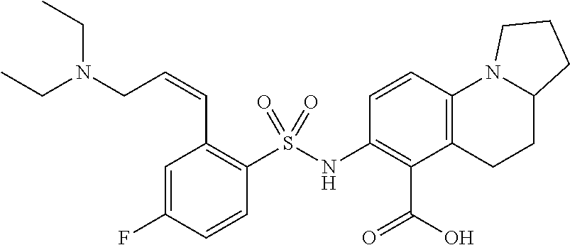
C1=C(F)C=CC(S(NC2=C(C(O)=O)C3=C(C=C2)N2C(CC3)CCC2)(=O)=O)=C1C=CCN(CC)CC
